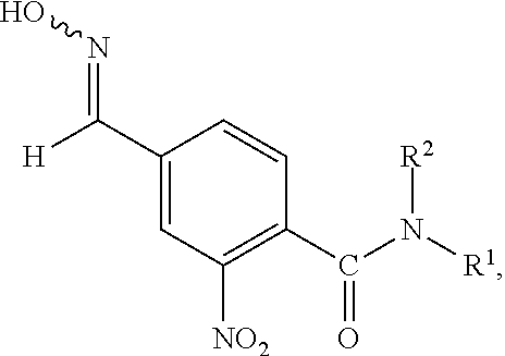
C(C1=CC([NO2])=C(C(N([R1])[R2])=O)C=C1)([H])=NO
